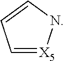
[X5]1=CC=CN1
